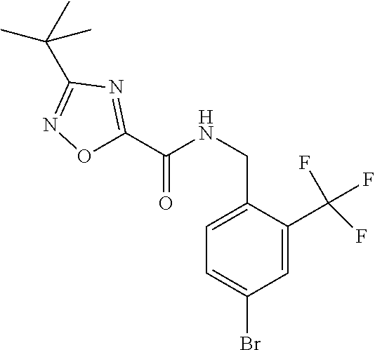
C1(CNC(C2=NC(C(C)(C)C)=NO2)=O)=CC=C(Br)C=C1C(F)(F)F
